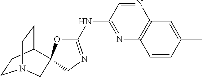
N1=CC(NC2=NCC3(O2)C2CCN(CC2)C3)=NC2=C1C=C(C)C=C2
